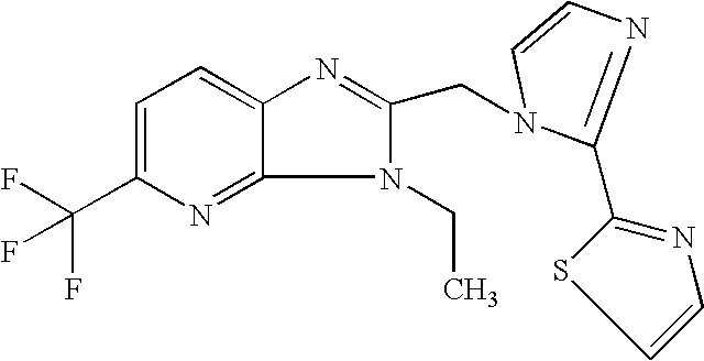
C12=CC=C(C(F)(F)F)N=C1N(CC)C(CN1C(C3=NC=CS3)=NC=C1)=N2
